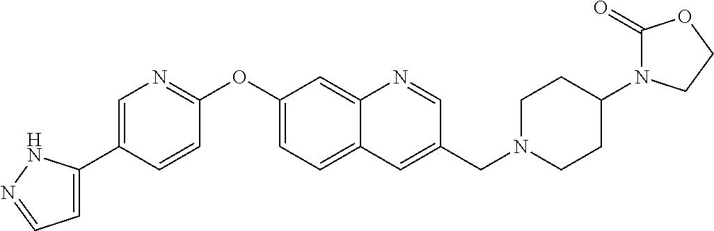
C1=C(C2=CN=C(OC3=CC=C4C(=C3)N=CC(CN3CCC(N5C(=O)OCC5)CC3)=C4)C=C2)NN=C1
